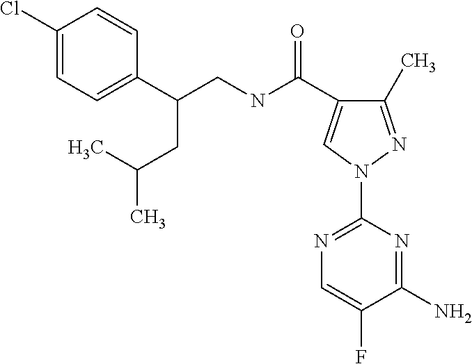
C(NC(=O)C1=CN(C2=NC=C(F)C(N)=N2)N=C1C)C(C1=CC=C(Cl)C=C1)CC(C)C
